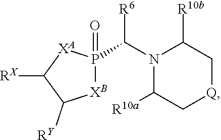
N1(C([R6])P2(=O)[XB]C([RY])C([RX])[XA]2)C([R10a])C[Q]CC1[R10b]
